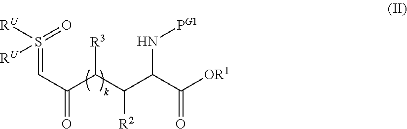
[R3]C(C(C(N[PG1])C([OR1])=O)[R2])C(C=S([RU])(=O)[RU])=O
